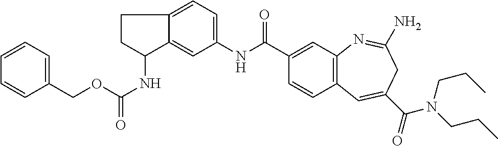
C1=C2C(=CC(NC(C3=CC4=C(C=C3)C=C(C(=O)N(CCC)CCC)CC(N)=N4)=O)=C1)C(NC(OCC1=CC=CC=C1)=O)CC2
